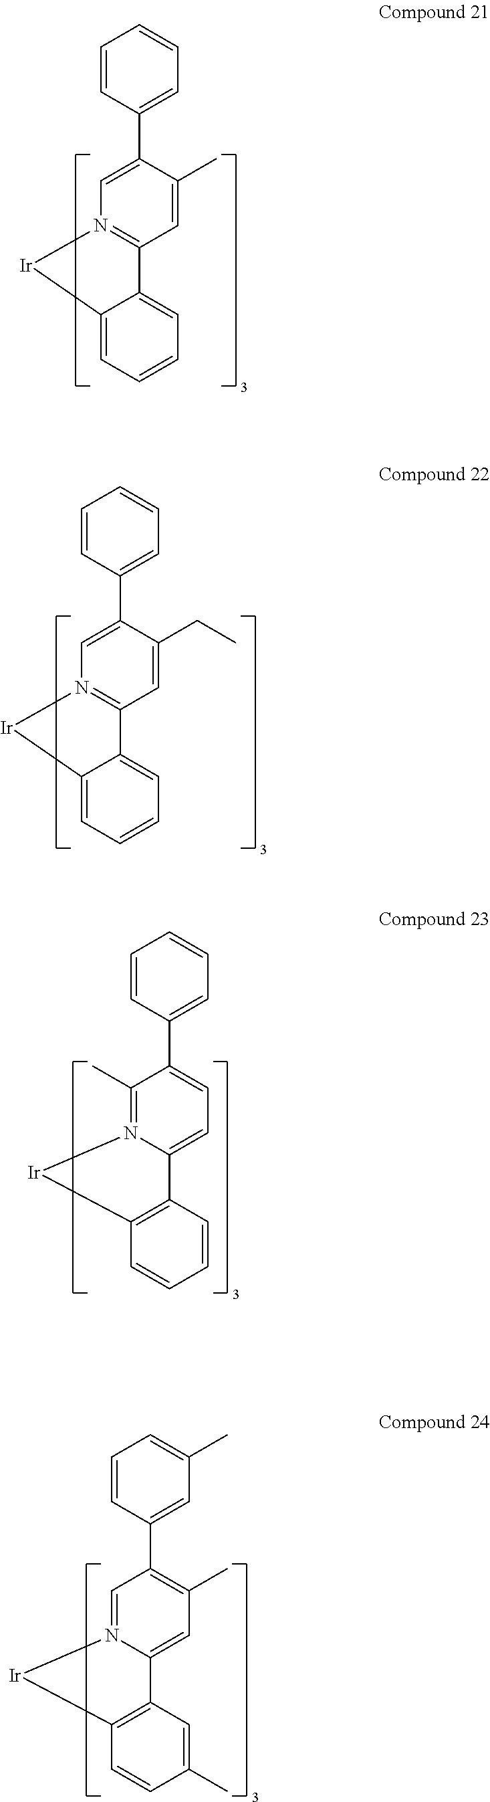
C1=CC(C2=CN3=C(C=C2C)C2=CC=CC=C2[Ir]3)=CC=C1.C1=CC(C2=CC=C3N(=C2C)[Ir]C2=C3C=CC=C2)=CC=C1.C1=CC(C2=CN3=C(C=C2CC)C2=CC=CC=C2[Ir]3)=CC=C1.C1=CC(C2=C(C)C=C3N(=C2)[Ir]C2=C3C=C(C)C=C2)=CC(C)=C1
